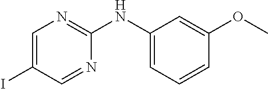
C1(NC2=NC=C(I)C=N2)=CC=CC(OC)=C1
